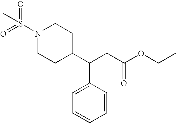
N1(S(C)(=O)=O)CCC(C(CC(OCC)=O)C2=CC=CC=C2)CC1
